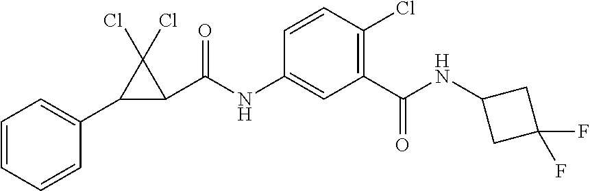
C1=CC=CC(C2C(C(NC3=CC(C(NC4CC(F)(F)C4)=O)=C(Cl)C=C3)=O)C2(Cl)Cl)=C1
